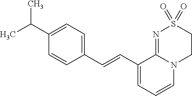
C(C1=CC=CN2C1=NS(=O)(=O)CC2)=CC1=CC=C(C(C)C)C=C1
